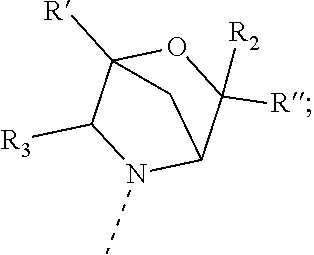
CN1C2C([R])([R2])OC([R])(C1[R3])C2
